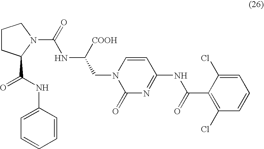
N(C([COOH])CN1C(=O)N=C(NC(C2=C(Cl)C=CC=C2Cl)=O)C=C1)C(N1CCCC1C(NC1=CC=CC=C1)=O)=O
